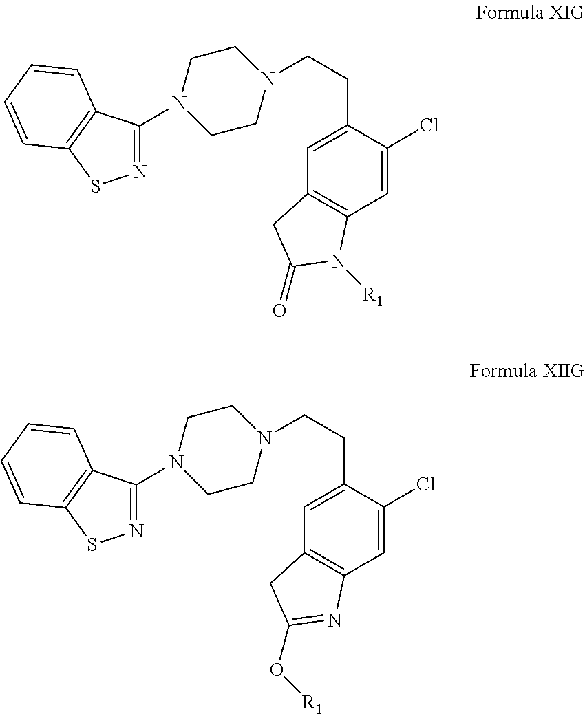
N1=C(N2CCN(CCC3=CC4=C(C=C3Cl)N([R1])C(=O)C4)CC2)C2=C(S1)C=CC=C2.N1=C(N2CCN(CCC3=CC4=C(C=C3Cl)N=C(O[R1])C4)CC2)C2=C(S1)C=CC=C2
